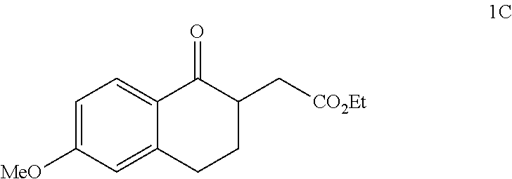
C1=C([MeO])C=C2C(=C1)C(=O)C(C[CO2Et])CC2
